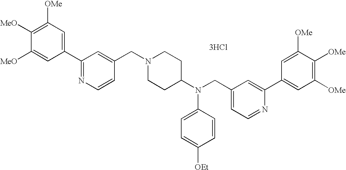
C1=C([MeO])C([MeO])=C([OMe])C=C1C1=NC=CC(CN2CCC(N(CC3=CC=NC(C4=CC([OMe])=C([OMe])C([OMe])=C4)=C3)C3=CC=C([OEt])C=C3)CC2)=C1.[3HCl]
